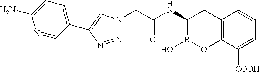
N1=NC(C2=CC=C(N)N=C2)=CN1CC(NC1B(O)OC2=C(C1)C=CC=C2[COOH])=O
